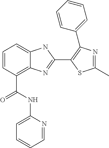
C1=CC(C(NC2=CC=CC=N2)=O)=C2C(=C1)NC(C1=C(C3=CC=CC=C3)N=C(C)S1)=N2
